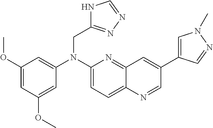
C1=C(OC)C=C(OC)C=C1N(C1=CC=C2C(=N1)C=C(C1=CN(C)N=C1)C=N2)CC1=NN=CN1
